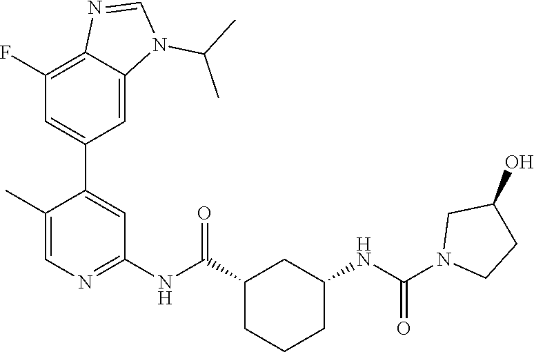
C1=C2C(=C(F)C=C1C1=CC(NC(C3CCCC(NC(=O)N4CCC(O)C4)C3)=O)=NC=C1C)N=CN2C(C)C
